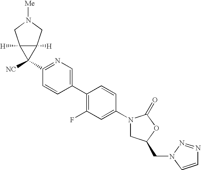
C1(N2CC(CN3C=CN=N3)OC2=O)=CC(F)=C(C2=CN=C(C3([NC])C4([H])C3([H])CN([Me])C4)C=C2)C=C1
